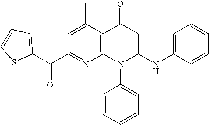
C1(C(=O)C2=CC=CS2)=NC2=C(C(C)=C1)C(=O)C=C(NC1=CC=CC=C1)N2C1=CC=CC=C1
